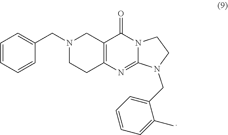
C12=C(N=C3N(C1=O)CCN3CC1=CC=CC=C1C)CCN(CC1=CC=CC=C1)C2
